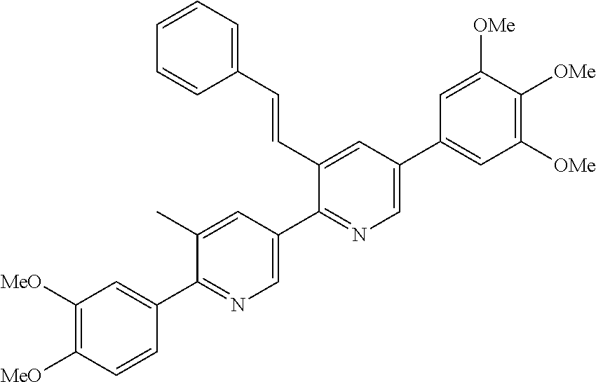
C1([MeO])=C([MeO])C=CC(C2=NC=C(C3=NC=C(C4=CC([OMe])=C([OMe])C([OMe])=C4)C=C3C=CC3=CC=CC=C3)C=C2C)=C1
